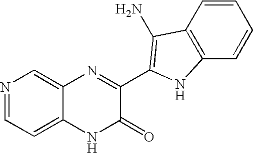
C1=C2C(=CN=C1)N=C(C1=C(N)C3=C(C=CC=C3)N1)C(=O)N2
